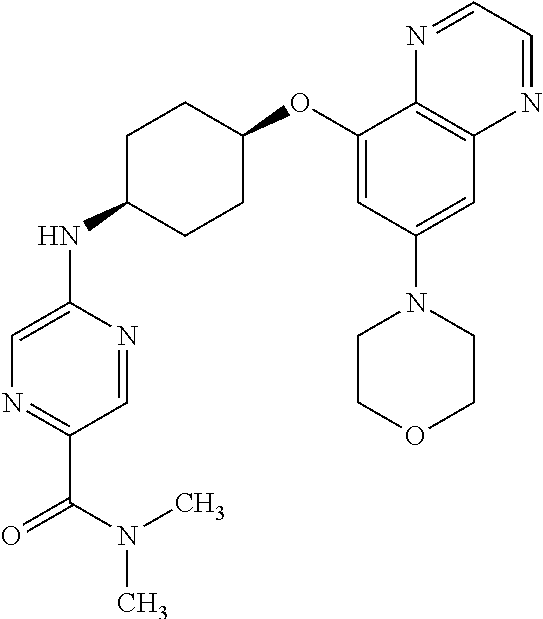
C1(OC2CCC(NC3=CN=C(C(=O)N(C)C)C=N3)CC2)=CC(N2CCOCC2)=CC2=C1N=CC=N2
